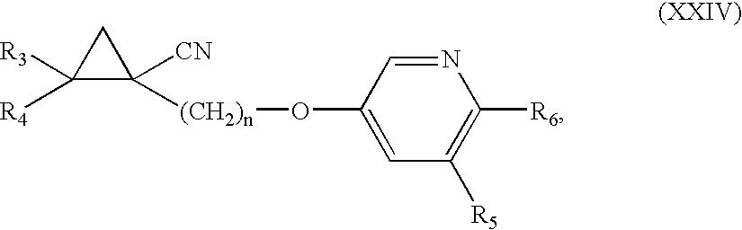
C1([R3])([R4])C([CN])([(CH2)n]OC2=CC([R5])=C([R6])N=C2)C1
